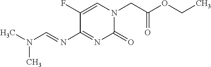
C1(=O)N(CC(OCC)=O)C=C(F)C(N=CN(C)C)=N1
